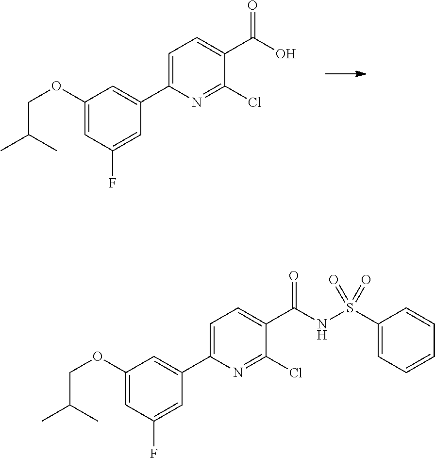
CC(C)COC1=CC(F)=CC(C2=CC=C(C(=O)O)C(Cl)=N2)=C1.CC(C)COC1=CC(F)=CC(C2=CC=C(C(=O)NS(C3=CC=CC=C3)(=O)=O)C(Cl)=N2)=C1
